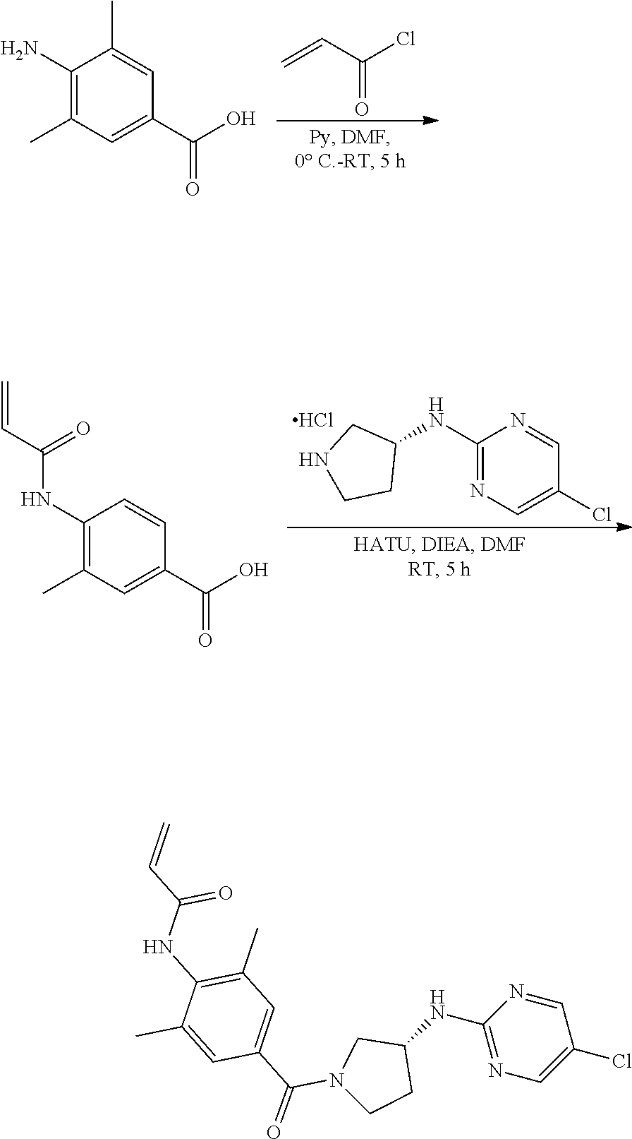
C1(NC2CN(C(C3=CC(C)=C(NC(C=C)=O)C(C)=C3)=O)CC2)=NC=C(Cl)C=N1.C=CC(Cl)=O.C1(N)=C(C)C=C(C(O)=O)C=C1C.C1(NC2CNCC2)=NC=C(Cl)C=N1.Cl.C1(NC(C=C)=O)=C(C)C=C(C(O)=O)C=C1
